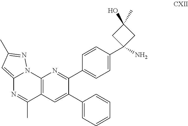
C12=CC(C)=NN1C1=C(C(C)=N2)C=C(C2=CC=CC=C2)C(C2=CC=C(C3(N)CC(O)(C)C3)C=C2)=N1
